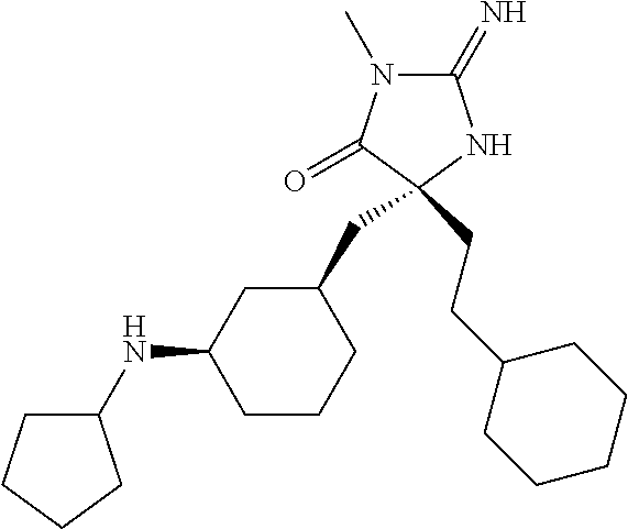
C1(=N)N(C)C(=O)C(CC2CC(NC3CCCC3)CCC2)(CCC2CCCCC2)N1
